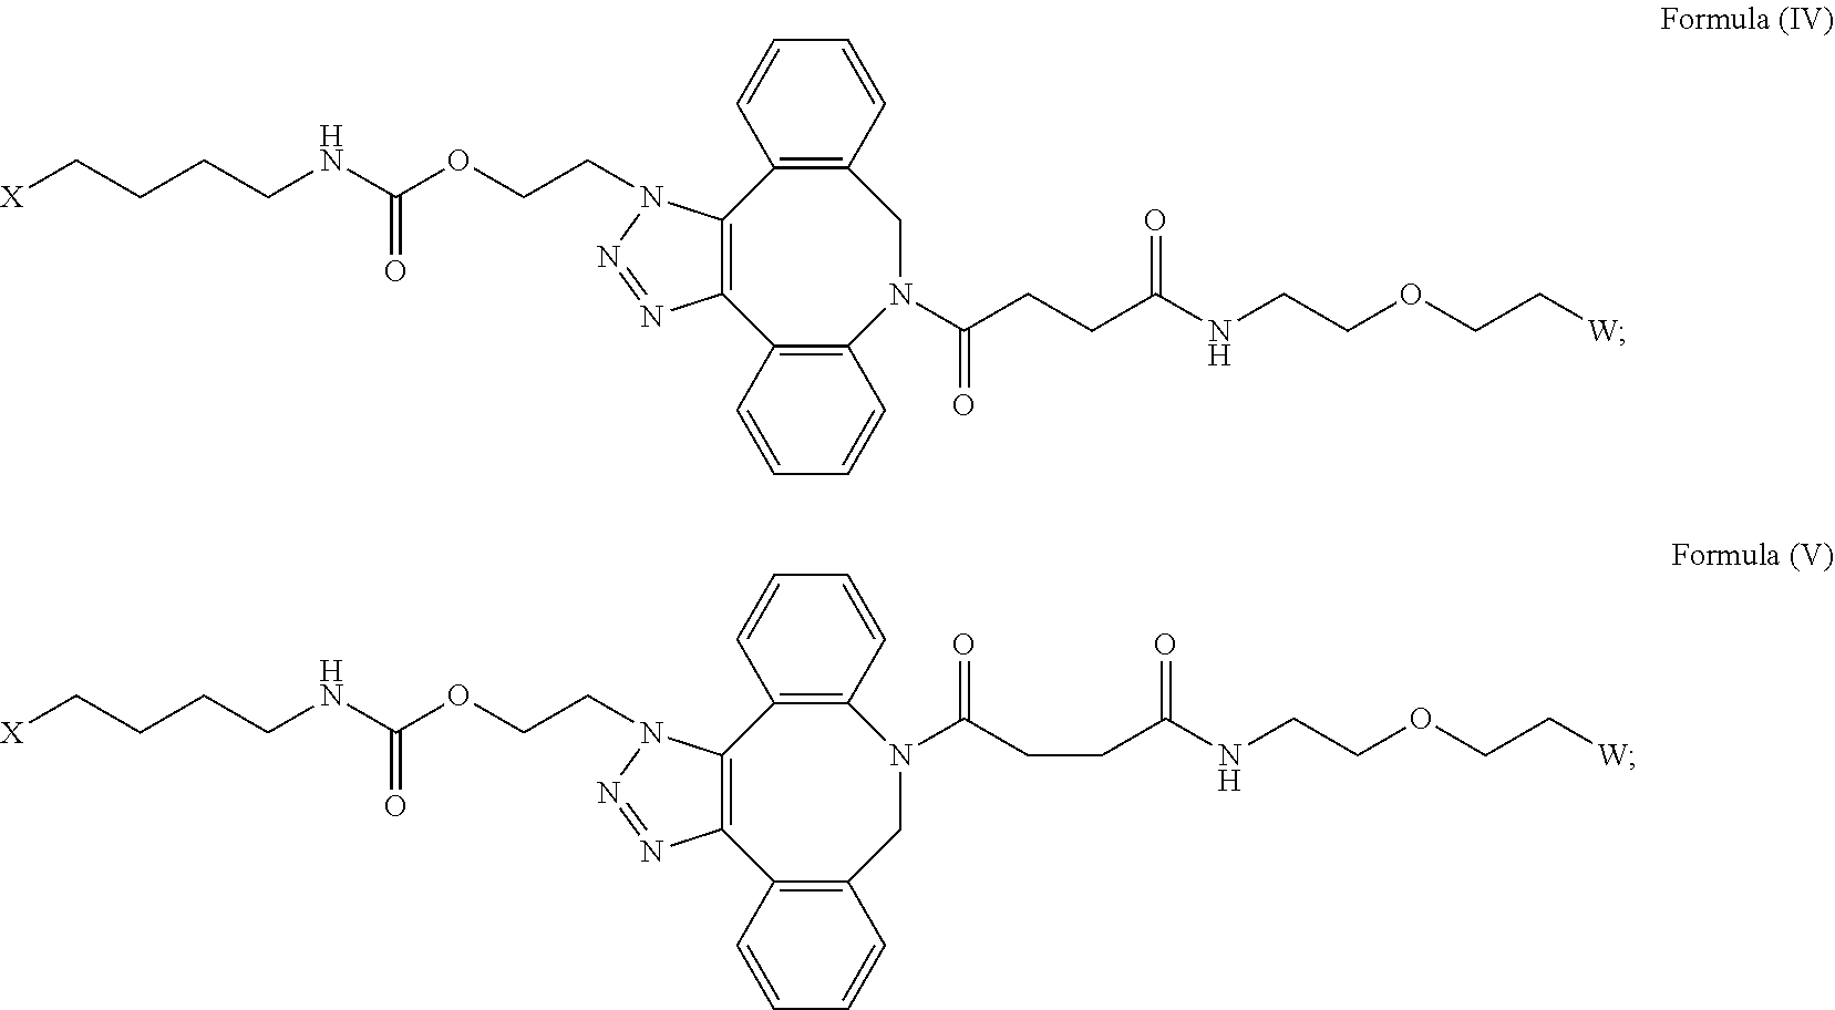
C12=C(CN(C(CCC(NCCOCC[W])=O)=O)C3=C(C4=C1N(CCOC(NCCCC[X])=O)N=N4)C=CC=C3)C=CC=C2.C12=C(N(C(CCC(NCCOCC[W])=O)=O)CC3=C(C4=C1N(CCOC(NCCCC[X])=O)N=N4)C=CC=C3)C=CC=C2
